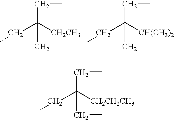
C(C(CC)([CH2CH3])CC)C.C(C(CC)([CH(CH3)2])CC)C.C(C(CC)([CH2CH2CH3])CC)C
